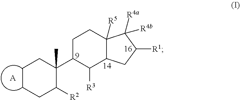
C1CCC([R2])C(C2C([R3])C3C([R5])(CC2)C([R4a])([R4b])C([R1])C3)(C)C1.[A]
